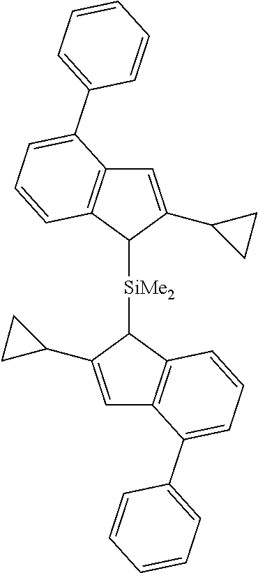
C1=C(C2CC2)C([SiMe2]C2C(C3CC3)=CC3=C2C=CC=C3C2=CC=CC=C2)C2=C1C(C1=CC=CC=C1)=CC=C2
